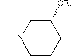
C1CCC([OEt])CN1C
